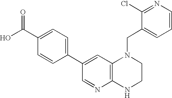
OC(C1=CC=C(C2=CC3=C(N=C2)NCCN3CC2=CC=CN=C2Cl)C=C1)=O
